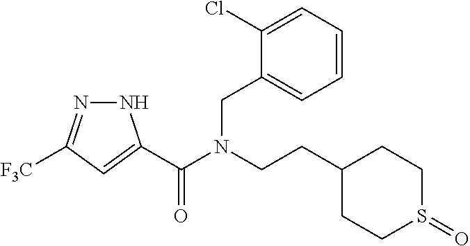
N1N=C([F3C])C=C1C(N(CCC1CCS(=O)CC1)CC1=CC=CC=C1Cl)=O
